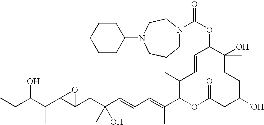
CCC(C(C1C(CC(C=CC=C(C2OC(=O)CC(O)CCC(O)(C)C(OC(=O)N3CCCN(C4CCCCC4)CC3)C=CC2C)C)(O)C)O1)C)O
